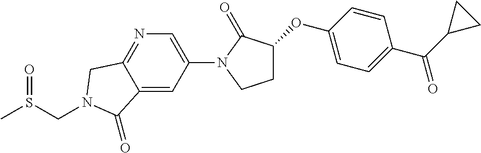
O(C1CCN(C2=CN=C3C(=C2)C(=O)N(CS(C)=O)C3)C1=O)C1=CC=C(C(C2CC2)=O)C=C1
